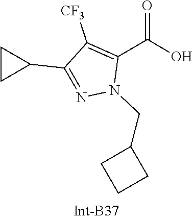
C1C(C2=NN(CC3CCC3)C(C(=O)O)=C2[CF3])C1
